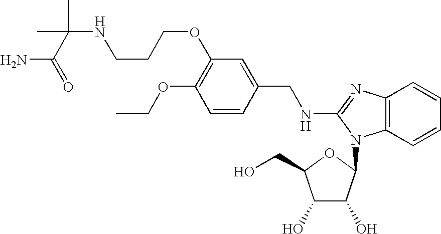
C1(OCC)=C(OCCCNC(C)(C)C(=O)N)C=C(CNC2=NC3=C(C=CC=C3)N2C2C(O)C(O)C(CO)O2)C=C1
